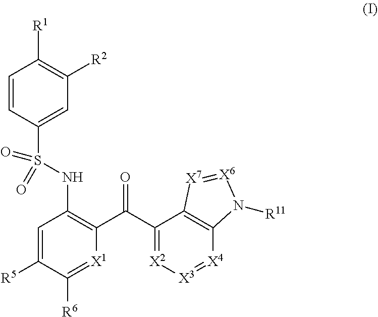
C1=CC(S(NC2=C(C(C3=[X2][X3]=[X4]C4=C3[X7]=[X6]N4[R11])=O)[X1]=C([R6])C([R5])=C2)(=O)=O)=CC([R2])=C1[R1]
